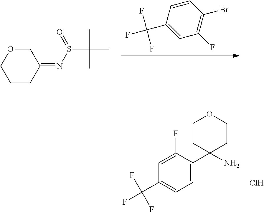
C1(C(F)(F)F)=CC=C(C2(N)CCOCC2)C(F)=C1.Cl.C1=CC(C(F)(F)F)=CC(F)=C1Br.C1CC(=NS(C(C)(C)C)=O)COC1
